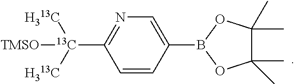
C1(C)(C)C(C)(C)OB(C2=CN=C([13C]([TMSO])([H313C])[H313C])C=C2)O1
